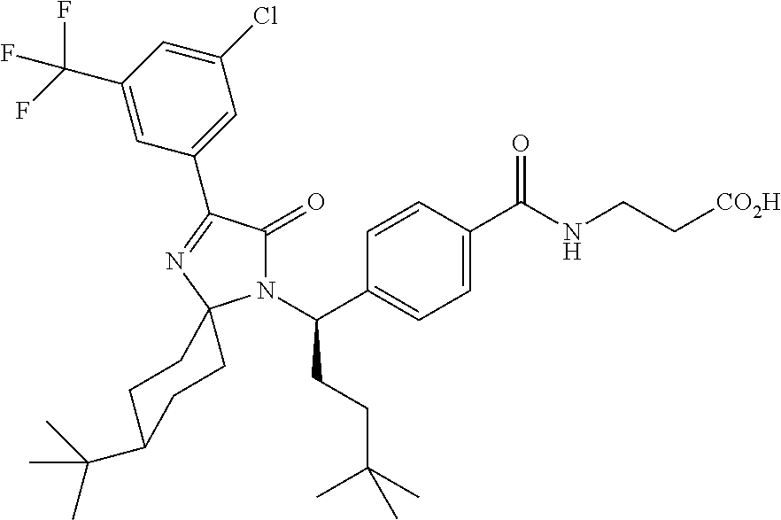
C1(C(F)(F)F)=CC(C2=NC3(N(C(C4=CC=C(C(NCC[CO2H])=O)C=C4)CCC(C)(C)C)C2=O)CCC(C(C)(C)C)CC3)=CC(Cl)=C1
